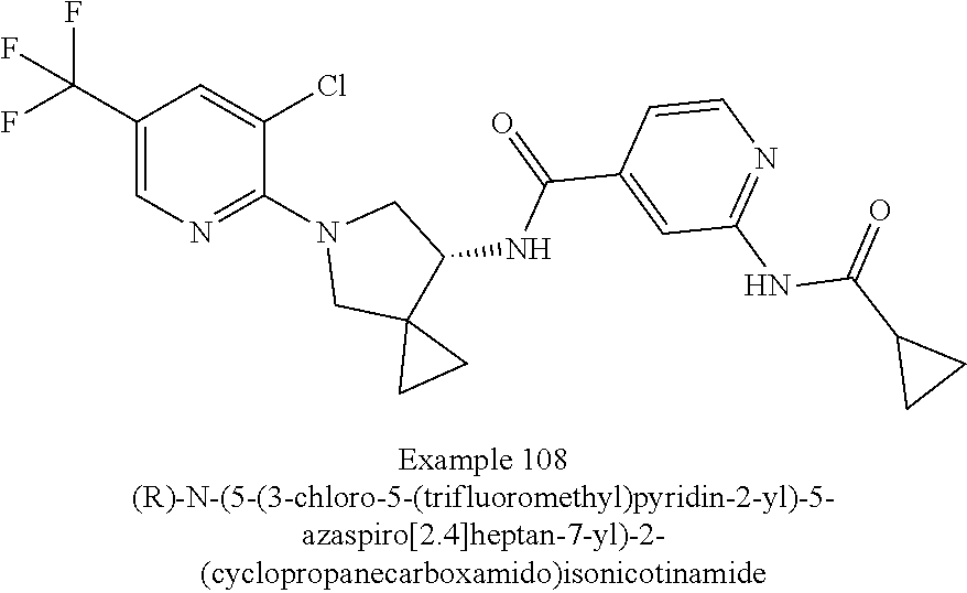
C1(C(F)(F)F)=CN=C(N2CC3(C(NC(C4=CC(NC(C5CC5)=O)=NC=C4)=O)C2)CC3)C(Cl)=C1
